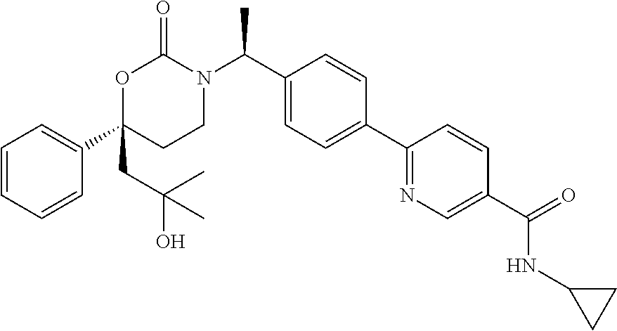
C1=CC=CC(C2(CC(O)(C)C)CCN(C(C3=CC=C(C4=NC=C(C(=O)NC5CC5)C=C4)C=C3)C)C(=O)O2)=C1
